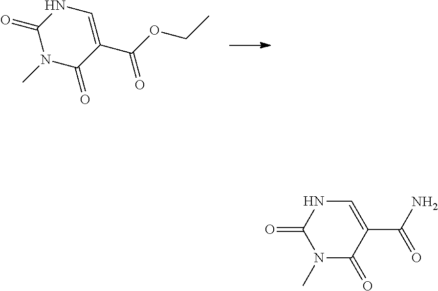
C1(=O)N(C)C(=O)C(C(OCC)=O)=CN1.N1(C)C(=O)C(C(=O)N)=CNC1=O
